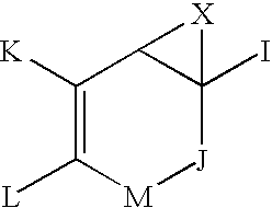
C1([K])=C([L])[M][J]C2(I)C1[X]2
